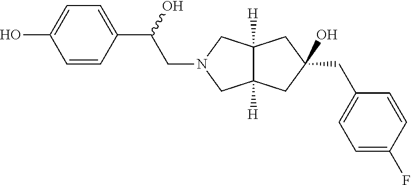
C1(CC2=CC=C(F)C=C2)(O)CC2([H])C([H])(CN(CC(C3=CC=C(O)C=C3)O)C2)C1
